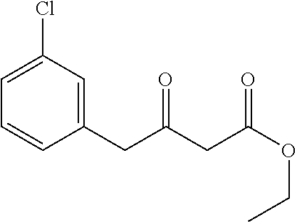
C1(Cl)=CC=CC(CC(CC(OCC)=O)=O)=C1
